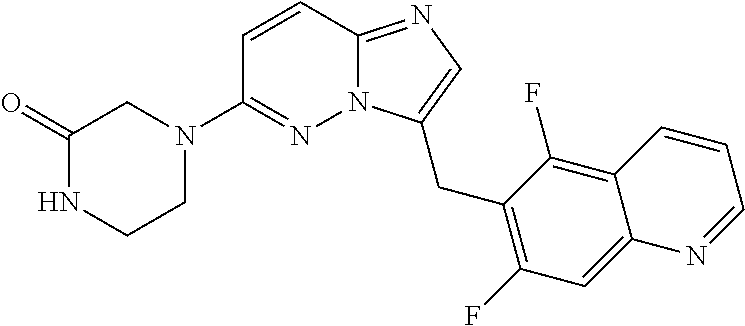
C1=CC2=NC=C(CC3=C(F)C=C4C(=C3F)C=CC=N4)N2N=C1N1CC(=O)NCC1
